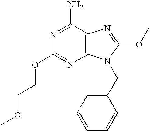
NC1=NC(OCCOC)=NC2=C1N=C(OC)N2CC1=CC=CC=C1
